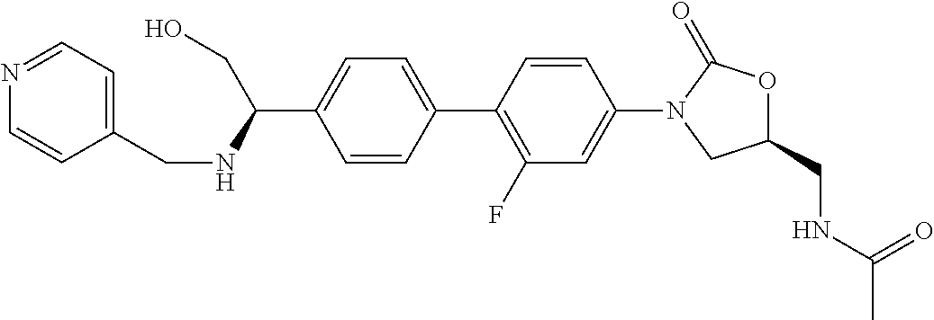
C1=C(C2=C(F)C=C(N3CC(CNC(C)=O)OC3=O)C=C2)C=CC(C(NCC2=CC=NC=C2)CO)=C1
